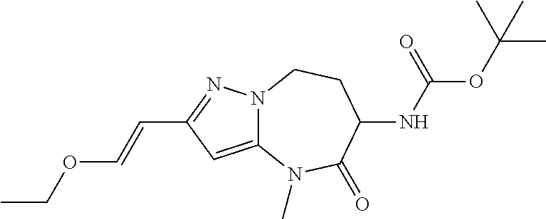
C12=CC(C=COCC)=NN1CCC(NC(OC(C)(C)C)=O)C(=O)N2C
